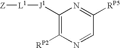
C1([J1][L1][Z])=C([RP2])N=CC([RP5])=N1
